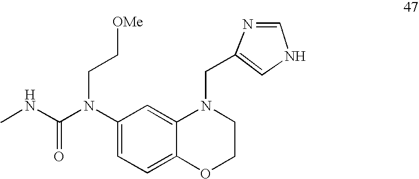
C1=C(N(C(NC)=O)CC[OMe])C=C2C(=C1)OCCN2CC1=CNC=N1
